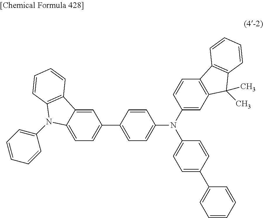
C12=C(C=C(N(C3=CC=C(C4=CC=C5C(=C4)C4=C(N5C5=CC=CC=C5)C=CC=C4)C=C3)C3=CC=C(C4=CC=CC=C4)C=C3)C=C1)C(C)(C)C1=C2C=CC=C1
